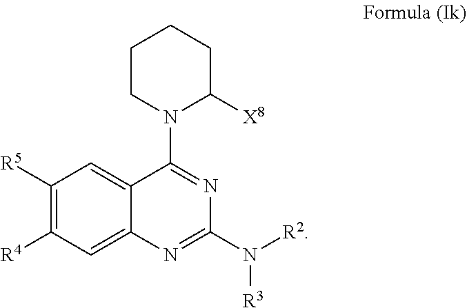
C1([R5])=C([R4])C=C2C(=C1)C(N1C([X8])CCCC1)=NC(N([R3])[R2])=N2
